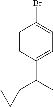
C1=CC(C(C2CC2)C)=CC=C1Br
